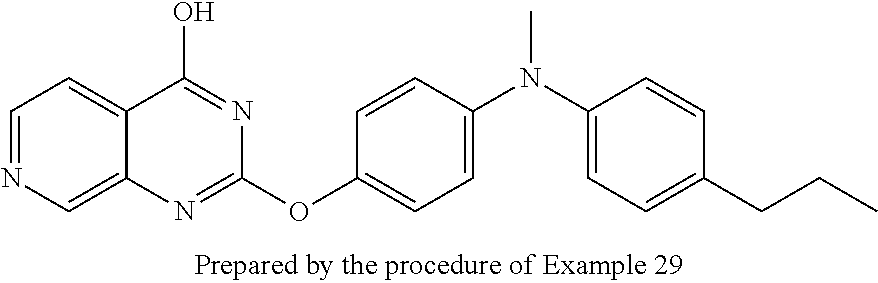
C1=NC=C2C(=C1)C(O)=NC(OC1=CC=C(N(C3=CC=C(CCC)C=C3)C)C=C1)=N2
